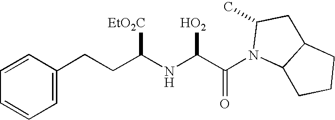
C1=CC=CC=C1CCC(NC(C(=O)N1C2C(CC1C)CCC2)[HO2])[EtO2C]
